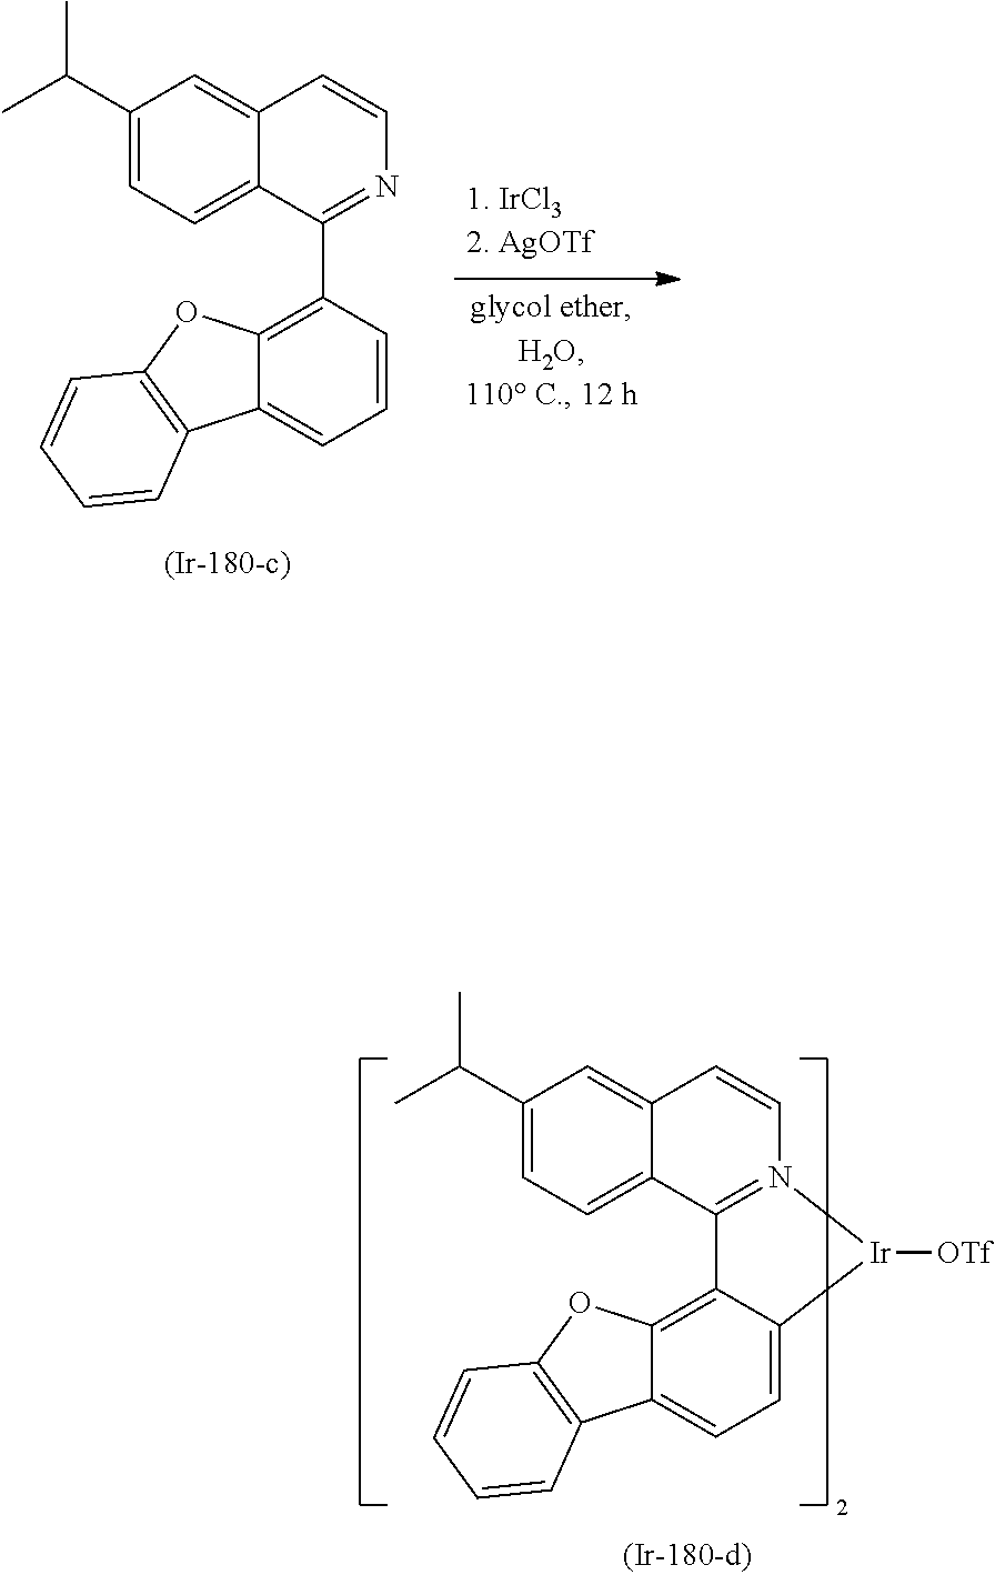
C12=C(C3=NC=CC4=CC(C(C)C)=CC=C43)C=CC=C1C1=C(O2)C=CC=C1.C12=C3C(=CC=C1C1=C(O2)C=CC=C1)[Ir]([OTf])N1=C3C2=CC=C(C(C)C)C=C2C=C1
